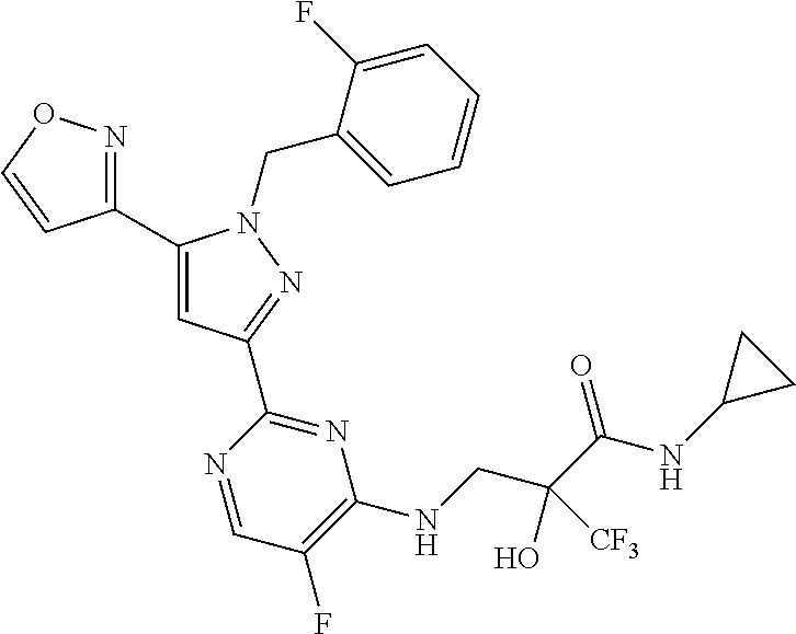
C1(C2=CC(C3=NC(NCC(C(NC4CC4)=O)(O)[CF3])=C(F)C=N3)=NN2CC2=CC=CC=C2F)=NOC=C1
